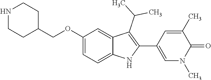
C1(COC2=CC=C3C(=C2)C(C(C)C)=C(C2=CN(C)C(=O)C(C)=C2)N3)CCNCC1
